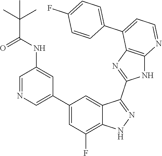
C1=NC=C(C2=CC(F)=C3C(=C2)C(C2=NC4=C(N2)N=CC=C4C2=CC=C(F)C=C2)=NN3)C=C1NC(C(C)(C)C)=O
